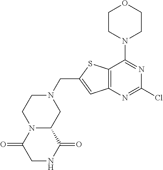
C1CN(C2=NC(Cl)=NC3=C2SC(CN2CCN4C(C2)C(=O)NCC4=O)=C3)CCO1
